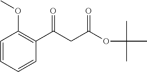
C1(C(CC(OC(C)(C)C)=O)=O)=C(OC)C=CC=C1
